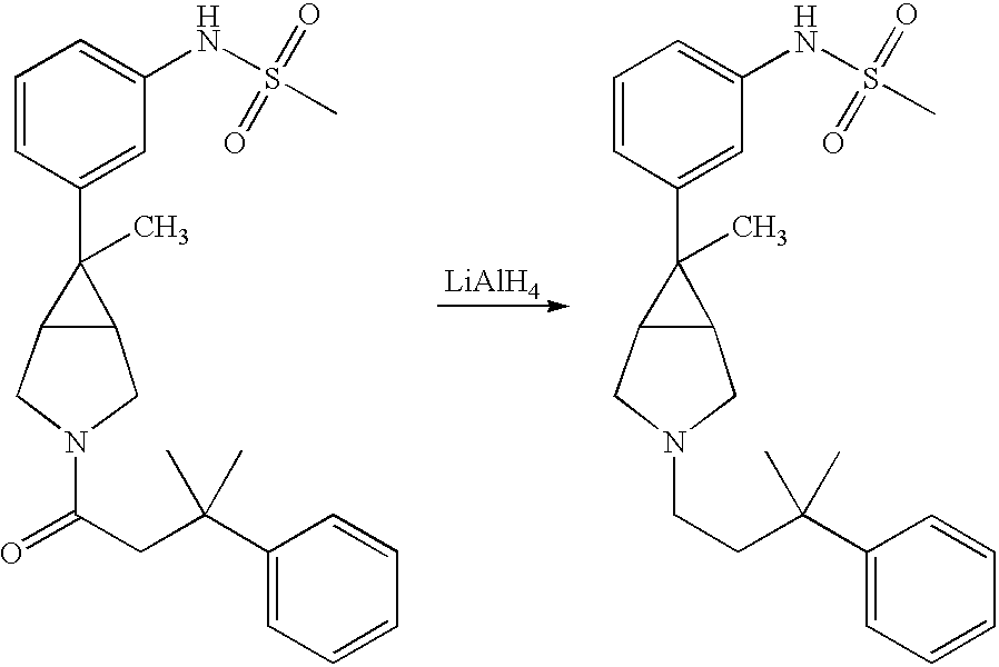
C1=CC(C2(C)C3C2CN(CCC(C2=CC=CC=C2)(C)C)C3)=CC(NS(C)(=O)=O)=C1.C1=CC(C2(C)C3C2CN(C(CC(C2=CC=CC=C2)(C)C)=O)C3)=CC(NS(C)(=O)=O)=C1.[LiAlH4]
